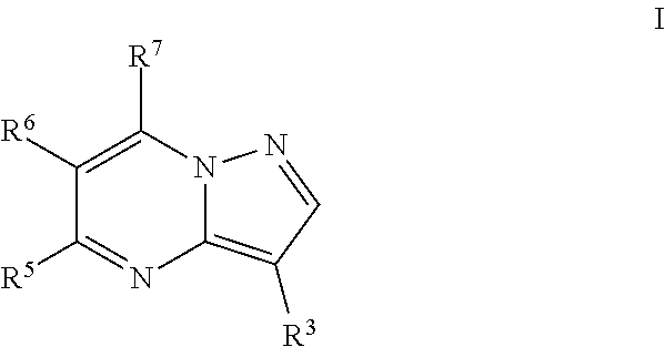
N12C(=C([R3])C=N1)N=C([R5])C([R6])=C2[R7]
